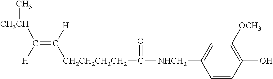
C1=CC(O)=C([OCH3])C=C1[NHCH2]C(=O)[CH2CH2CH2CH2]C([H])=C([CH3CH]C)[H]
